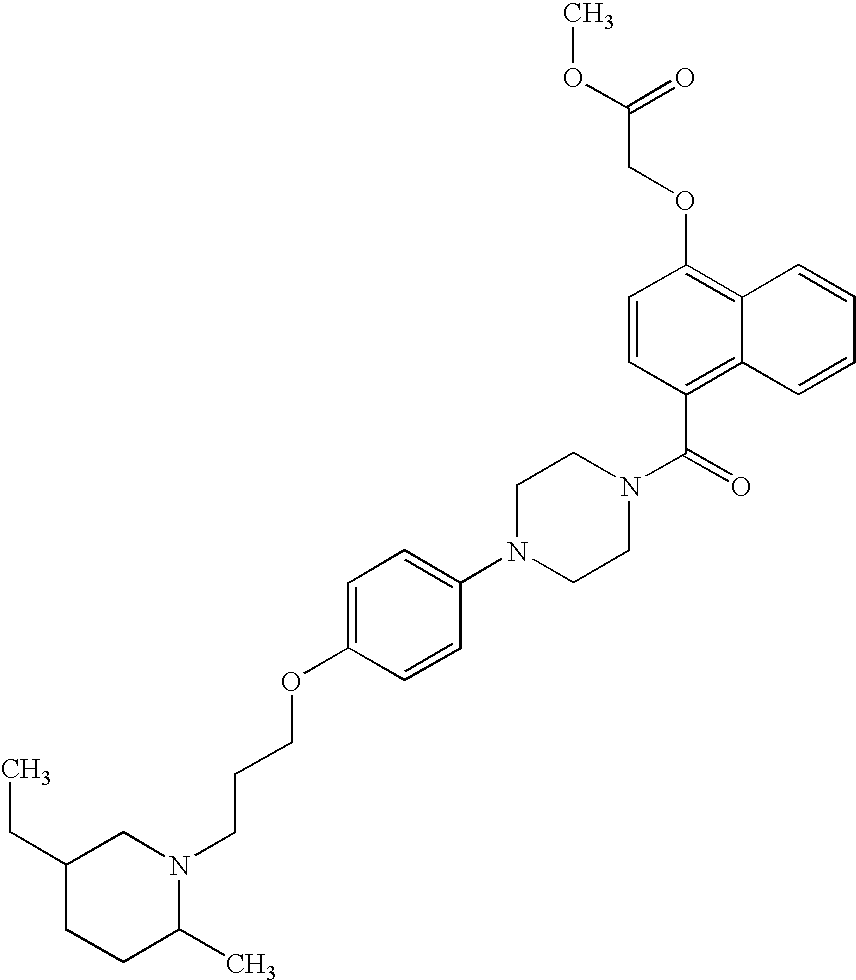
C1(CC)CCC(C)N(CCCOC2=CC=C(N3CCN(C(C4=C5C(=C(OCC(OC)=O)C=C4)C=CC=C5)=O)CC3)C=C2)C1
